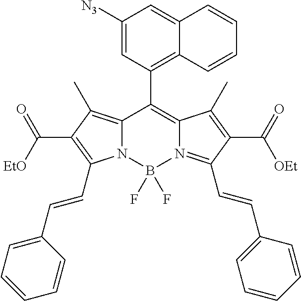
C12=C(C)C(C(=O)[EtO])=C(C=CC3=CC=CC=C3)N1B(F)(F)N1=C(C=CC3=CC=CC=C3)C(C(=O)[OEt])=C(C)C1=C2C1=C2C(=CC([N3])=C1)C=CC=C2
